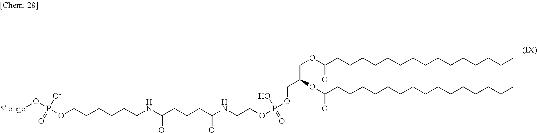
O(CCCCCCNC(=O)CCCC(=O)NCCOP(=O)(O)OCC(COC(=O)CCCCCCCCCCCCCCC)OC(=O)CCCCCCCCCCCCCCC)P([O-])(=O)O[5 oligo]
